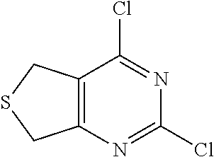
C12=C(N=C(Cl)N=C1Cl)CSC2
